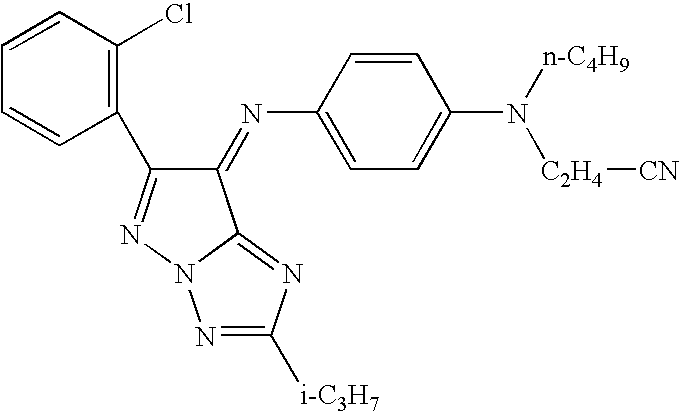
C1(C2=NN3C(=NC([i-C3H7])=N3)C2=NC2=CC=C(N([C2H4][CN])[n-C4H9])C=C2)=C(Cl)C=CC=C1
